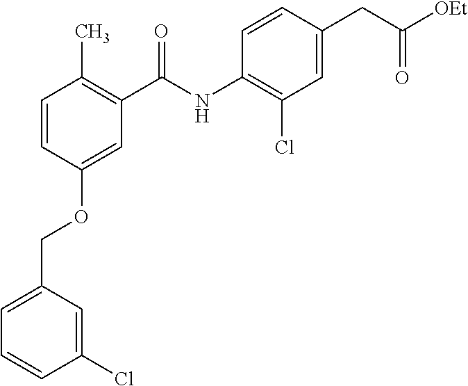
C1=C(COC2=CC(C(NC3=C(Cl)C=C(CC([OEt])=O)C=C3)=O)=C(C)C=C2)C=C(Cl)C=C1
